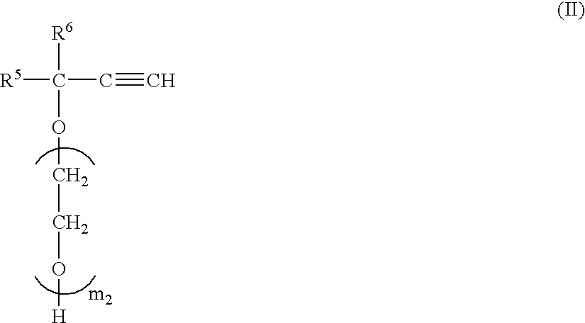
[R5]C(C#C)([R6])OCCO[H]
